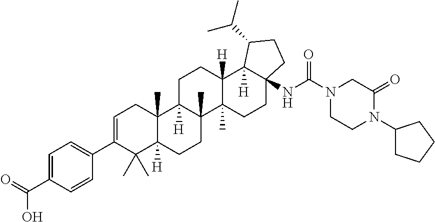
C1=C(C2=CC=C(C(=O)O)C=C2)C(C)(C)C2([H])C(C)(C1)C1([H])C(C)(CC2)C2(C)C([H])(CC1)C1([H])C(NC(N3CCN(C4CCCC4)C(=O)C3)=O)(CC2)CCC1C(C)C
